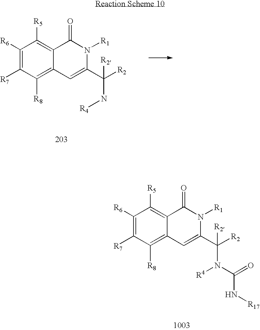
C1([R5])=C2C(=C([R8])C([R7])=C1[R6])C=C(C([R2])([R2])N[R4])N([R1])C2=O.C1([R5])=C2C(=C([R8])C([R7])=C1[R6])C=C(C([R2])([R2])N([R4])C(=O)N[R17])N([R1])C2=O
